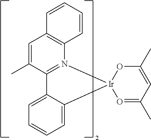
C12=CC=CC=C1[Ir]1(N3=C2C(C)=CC2=C3C=CC=C2)OC(C)=CC(C)=O1
